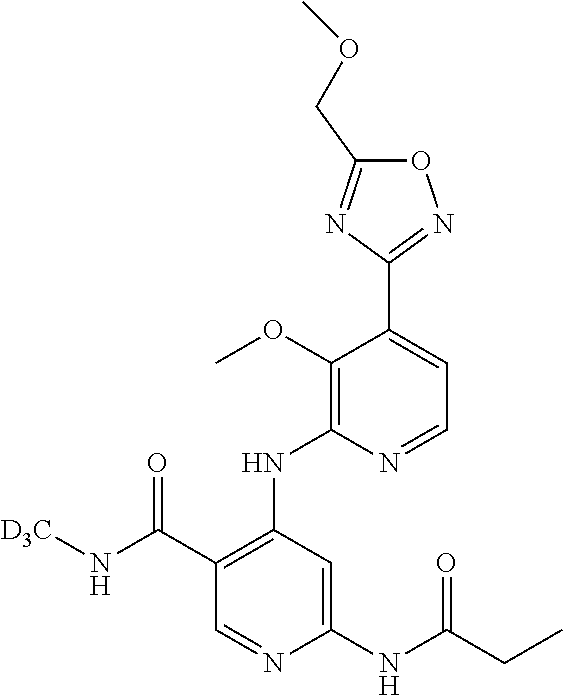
O1C(COC)=NC(C2=CC=NC(NC3=C(C(N[D3C])=O)C=NC(NC(CC)=O)=C3)=C2OC)=N1
